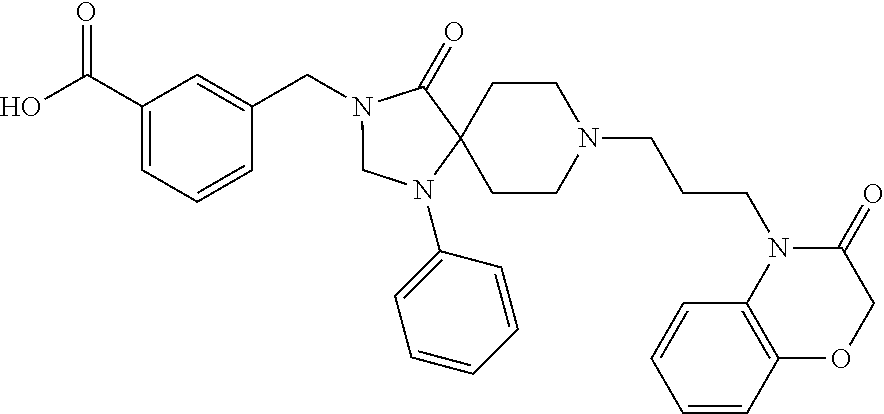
N1(CC2=CC(C(O)=O)=CC=C2)CN(C2=CC=CC=C2)C2(C1=O)CCN(CCCN1C3=C(OCC1=O)C=CC=C3)CC2
